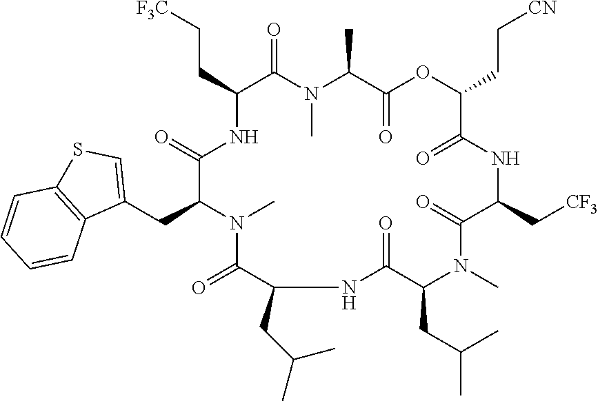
C(C1C(=O)N(C)C(C)C(=O)OC(CC[CN])C(=O)NC(C[CF3])C(=O)N(C)C(CC(C)C)C(=O)NC(CC(C)C)C(=O)N(C)C(CC2=CSC3=C2C=CC=C3)C(=O)N1)C[F3C]
